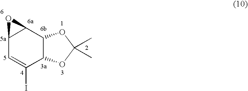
C12C=C(I)C3C(C1O2)OC(C)(C)O3
